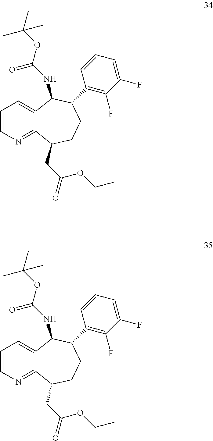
C1=CN=C2C(=C1)C(NC(OC(C)(C)C)=O)C(C1=C(F)C(F)=CC=C1)CCC2CC(OCC)=O.C1=CN=C2C(=C1)C(NC(OC(C)(C)C)=O)C(C1=C(F)C(F)=CC=C1)CCC2CC(OCC)=O
